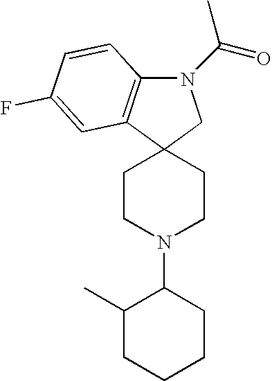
N1(C(C)=O)C2=C(C3(C1)CCN(C1C(C)CCCC1)CC3)C=C(F)C=C2
